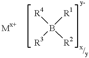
[R4]B([R1])([R3])[R2].[Mx+]
